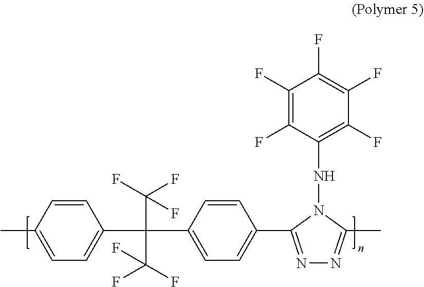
C1=CC(C)=CC=C1C(C1=CC=C(C2=NN=C(C)N2NC2=C(F)C(F)=C(F)C(F)=C2F)C=C1)(C(F)(F)F)C(F)(F)F
